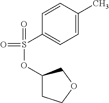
C1=C(C)C=CC(S(OC2CCOC2)(=O)=O)=C1
